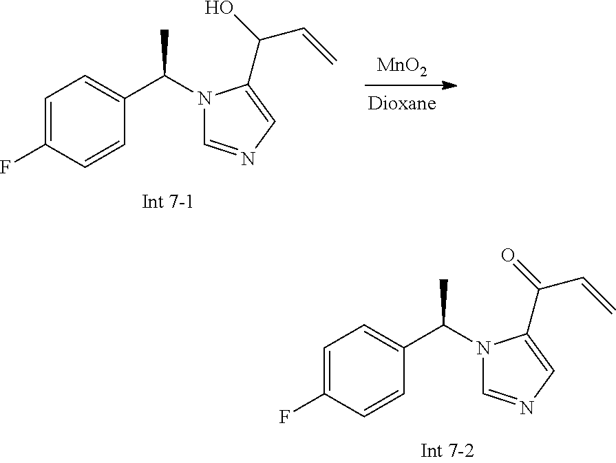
[MnO2].C1=C(F)C=CC(C(N2C=NC=C2C(O)C=C)C)=C1.C1=C(F)C=CC(C(N2C=NC=C2C(=O)C=C)C)=C1
